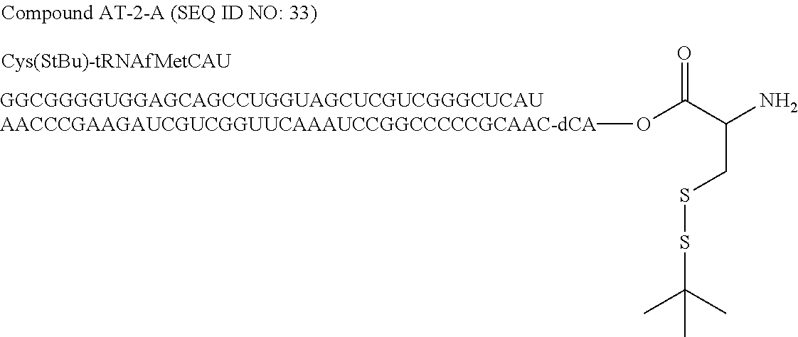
O=C(C(CSSC(C)(C)C)N)OC
